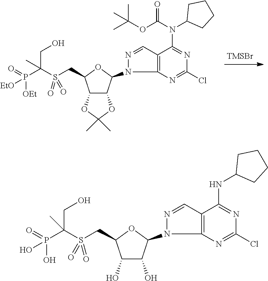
[TMSBr].C12C(OC(C)(C)O1)C(N1C3=C(C=N1)C(N(C1CCCC1)C(OC(C)(C)C)=O)=NC(Cl)=N3)OC2CS(C(P(=O)([EtO])[OEt])(CO)C)(=O)=O.C1(O)C(O)C(N2C3=C(C=N2)C(NC2CCCC2)=NC(Cl)=N3)OC1CS(C(P(=O)(O)O)(CO)C)(=O)=O
